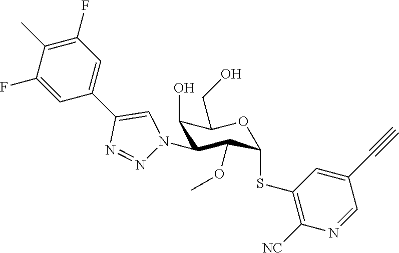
C1(O)C(N2N=NC(C3=CC(F)=C(C)C(F)=C3)=C2)C(OC)C(SC2=C([NC])N=CC(C#C)=C2)OC1CO
